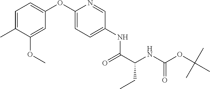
C1=C(C)C(OC)=CC(OC2=CC=C(NC(C(NC(OC(C)(C)C)=O)CC)=O)C=N2)=C1
